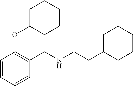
C1(CC(NCC2=C(OC3CCCCC3)C=CC=C2)C)CCCCC1
